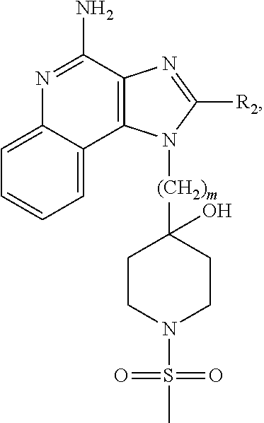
C1=C2C(=CC=C1)C1=C(C(N)=N2)N=C([R2])N1[(CH2)m]C1(O)CCN(S(C)(=O)=O)CC1
